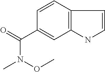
C1=CC2=C(C=C1C(=O)N(C)OC)NC=C2
